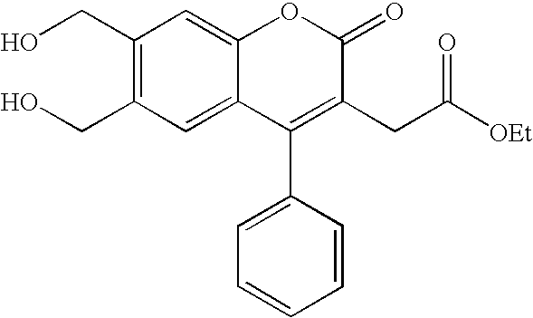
C1=C2C(=CC(CO)=C1CO)OC(=O)C(CC(=O)[OEt])=C2C1=CC=CC=C1
